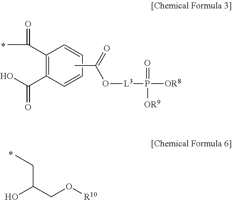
CC(O[L3]P([OR9])(=O)[OR8])=O.OC(=O)C1=C(C(=O)C)C=CC=C1.C(C(CO[R10])O)C
